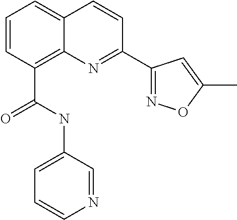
C(C1=C2C(=CC=C1)C=CC(C1=NOC(C)=C1)=N2)(NC1=CC=CN=C1)=O
